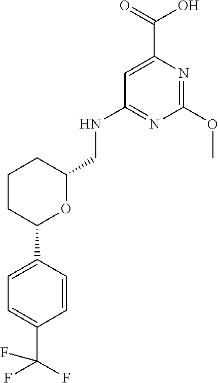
C1=CC(C2OC(CNC3=NC(OC)=NC(C(=O)O)=C3)CCC2)=CC=C1C(F)(F)F
